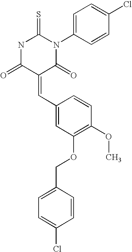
N1C(=O)C(=CC2=CC(OCC3=CC=C(Cl)C=C3)=C(OC)C=C2)C(=O)N(C2=CC=C(Cl)C=C2)C1=S
